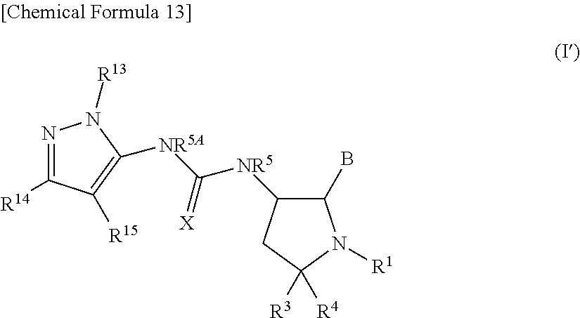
N1=C([R14])C([R15])=C([NR5A]C([NR5]C2C(B)N([R1])C([R4])([R3])C2)=[X])N1[R13]
